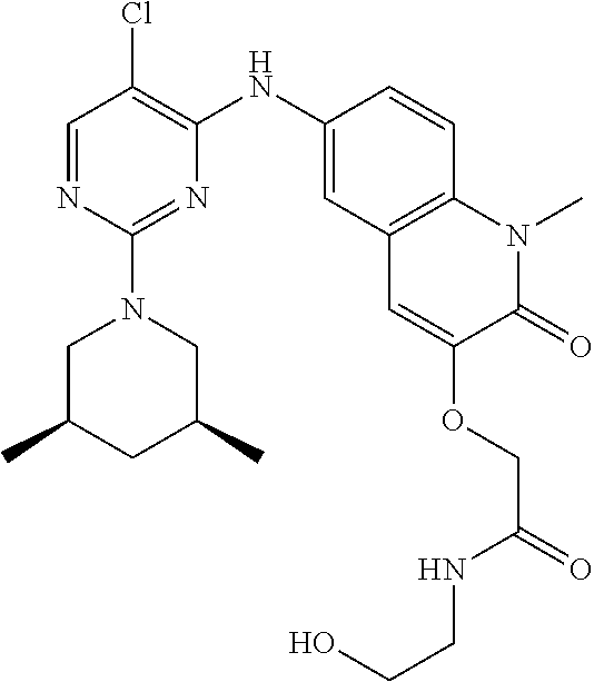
C1=NC(N2CC(C)CC(C)C2)=NC(NC2=CC3=C(C=C2)N(C)C(=O)C(OCC(=O)NCCO)=C3)=C1Cl
